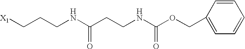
[X1]CCCNC(=O)CCNC(OCC1=CC=CC=C1)=O
